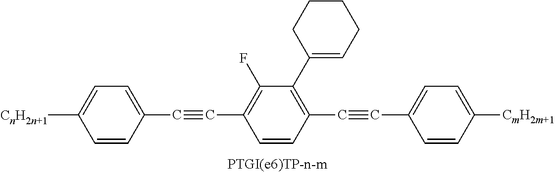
[CnH2n+1]C1=CC=C(C#CC2=C(F)C(C3=CCCCC3)=C(C#CC3=CC=C([CmH2m+1])C=C3)C=C2)C=C1
